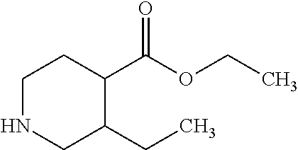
N1CC(CC)C(C(OCC)=O)CC1
